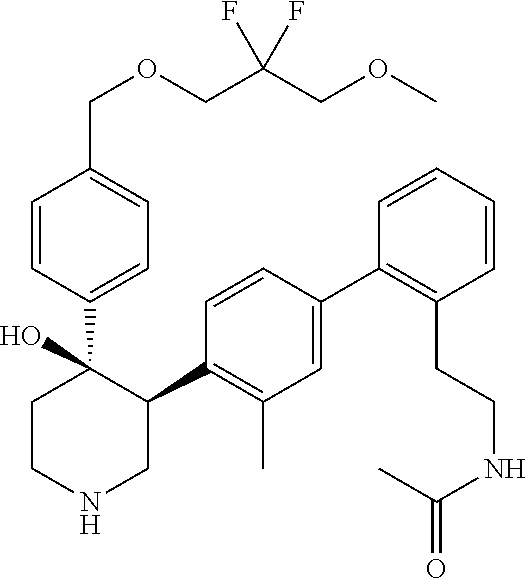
C1(C2=C(C)C=C(C3=C(CCNC(C)=O)C=CC=C3)C=C2)C(C2=CC=C(COCC(COC)(F)F)C=C2)(O)CCNC1
